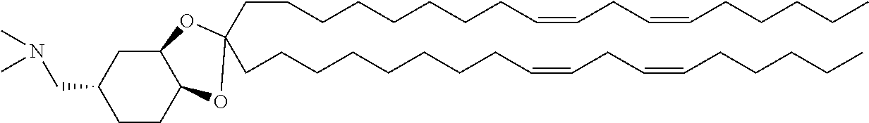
C1CC2C(CC1CN(C)C)OC(CCCCCCCCC=CCC=CCCCCC)(CCCCCCCCC=CCC=CCCCCC)O2
